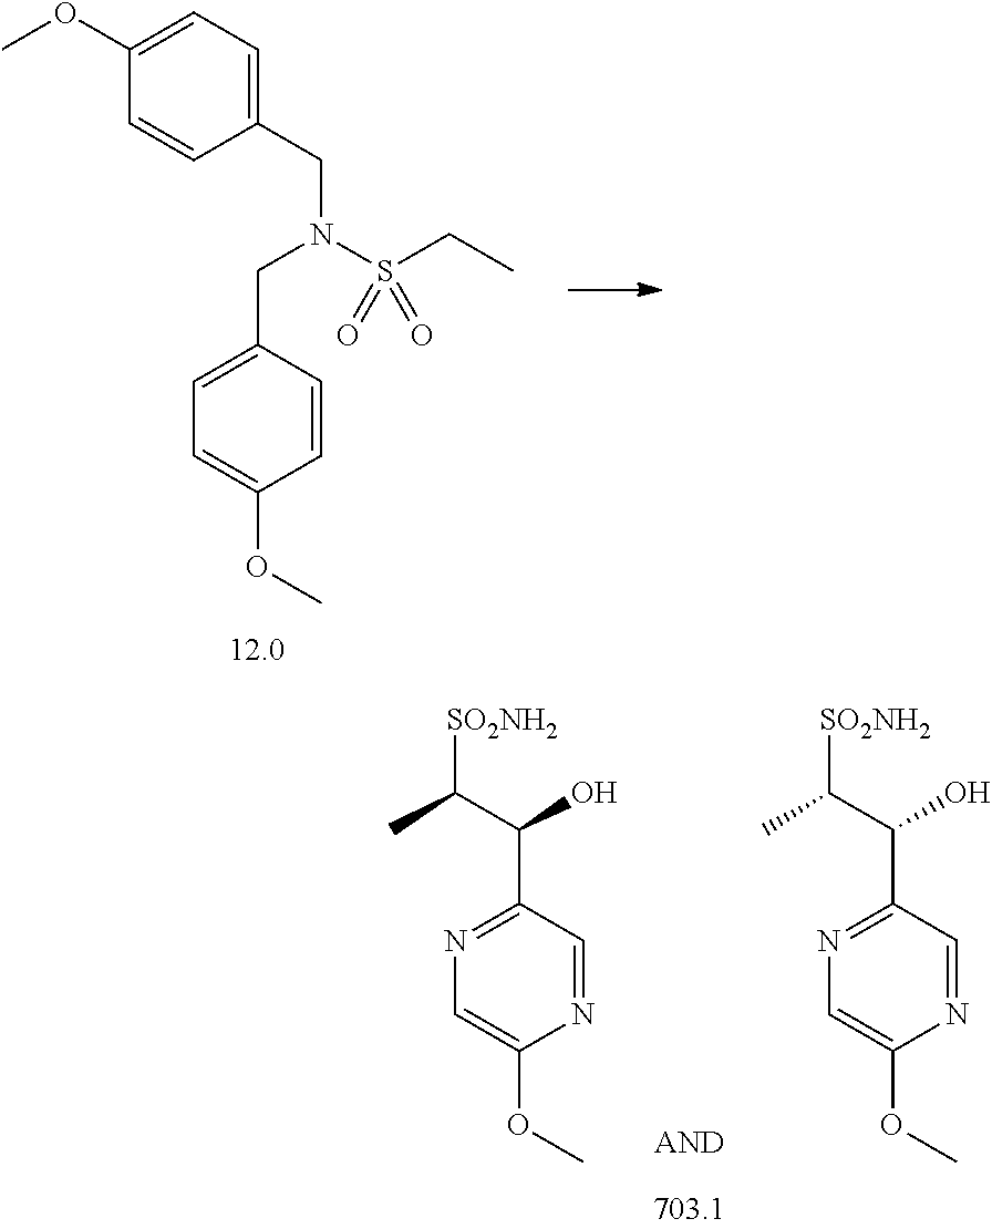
C1(OC)=CC=C(CN(CC2=CC=C(OC)C=C2)S(CC)(=O)=O)C=C1.N1=C(C(C(C)[SO2NH2])O)C=NC(OC)=C1.N1=C(C(C(C)[SO2NH2])O)C=NC(OC)=C1
